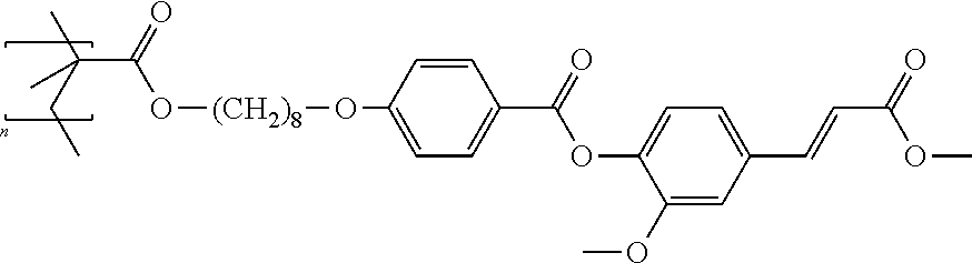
C(C(=O)O[(CH2)8]OC1=CC=C(C(=O)OC2=CC=C(C=CC(=O)OC)C=C2OC)C=C1)(CC)(C)C
